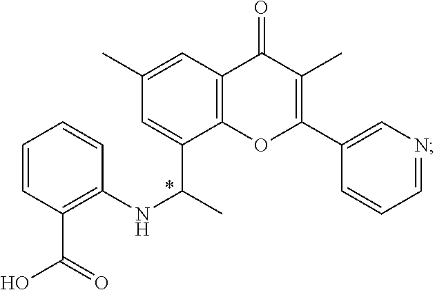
N(C1=C(C(=O)O)C=CC=C1)C(C1=CC(C)=CC2=C1OC(C1=CN=CC=C1)=C(C)C2=O)C
